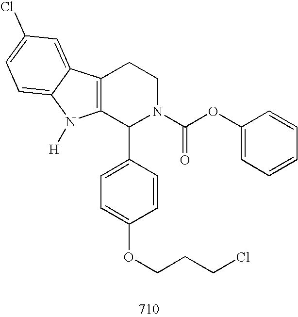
C12=C(C(C3=CC=C(OCCCCl)C=C3)N(C(OC3=CC=CC=C3)=O)CC1)N([H])C1=CC=C(Cl)C=C21
